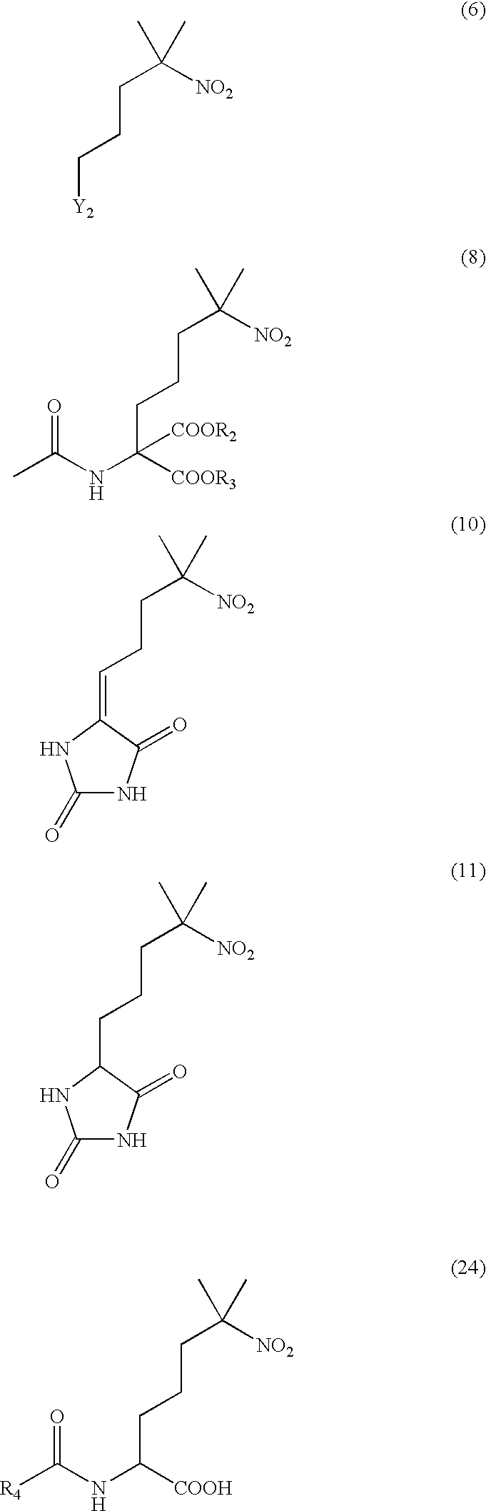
[Y2]CCCC([NO2])(C)C.C(CCCC([NO2])(C)C)([COOR3])([COOR2])NC(C)=O.C1(=O)NC(=O)C(=CCCC([NO2])(C)C)N1.C1(=O)NC(=O)C(CCCC([NO2])(C)C)N1.[R4]C(NC([COOH])CCCC([NO2])(C)C)=O
